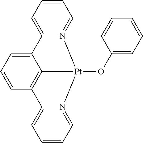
C1=CC=C2N(=C1)[Pt]1(OC3=CC=CC=C3)C3=C(C=CC=C23)C2=CC=CC=N12
